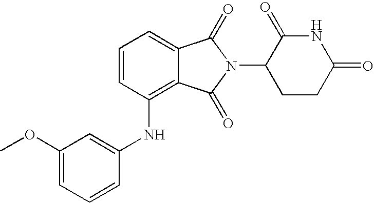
C1(OC)=CC=CC(NC2=C3C(=CC=C2)C(=O)N(C2CCC(=O)NC2=O)C3=O)=C1
